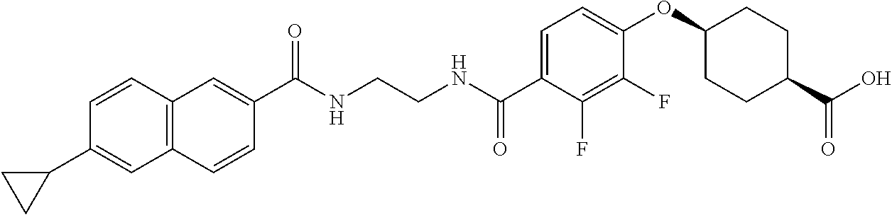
C(NCCNC(C1=CC=C(OC2CCC(C(O)=O)CC2)C(F)=C1F)=O)(=O)C1=CC2=C(C=C1)C=C(C1CC1)C=C2
